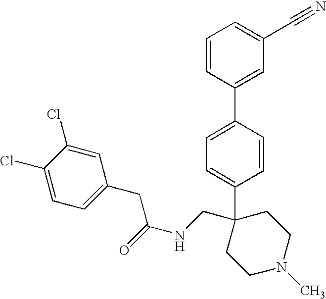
C1=CC(C2=CC(C#N)=CC=C2)=CC=C1C1(CNC(CC2=CC=C(Cl)C(Cl)=C2)=O)CCN(C)CC1
